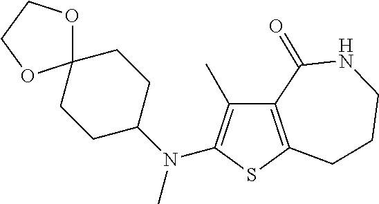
C12=C(SC(N(C3CCC4(CC3)OCCO4)C)=C1C)CCCNC2=O
